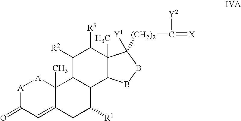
[A]1C(=O)C=C2C(C)([A]1)C1C(C([R1])C2)C2C(C)(C([R3])C1[R2])C([Y1])([(CH2)2]C(=[X])[Y2])BB2
